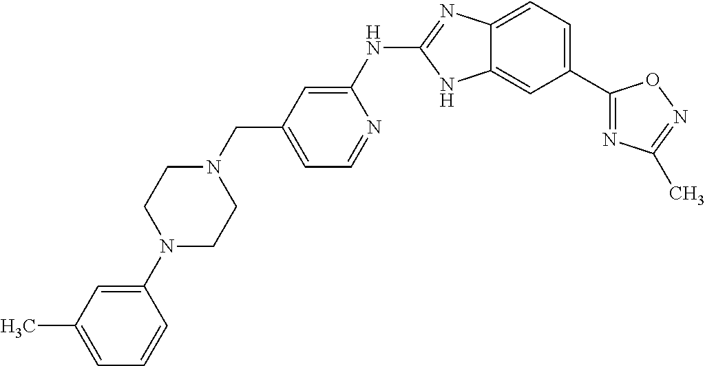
C12=CC=C(C3=NC(C)=NO3)C=C1NC(NC1=CC(CN3CCN(C4=CC(C)=CC=C4)CC3)=CC=N1)=N2
